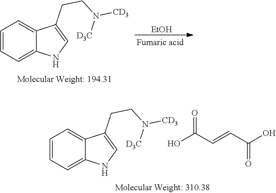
C1=C2C(CCN([D3C])[CD3])=CNC2=CC=C1.[EtOH].C1=C2C(CCN([D3C])[CD3])=CNC2=CC=C1.OC(C=CC(O)=O)=O
